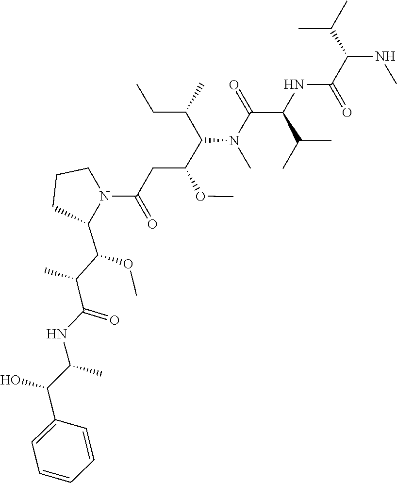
CC(C(NC(C(C1=CC=CC=C1)O)C)=O)C(OC)C1N(C(CC(C(N(C(C(NC(C(C(C)C)NC)=O)C(C)C)=O)C)C(CC)C)OC)=O)CCC1
